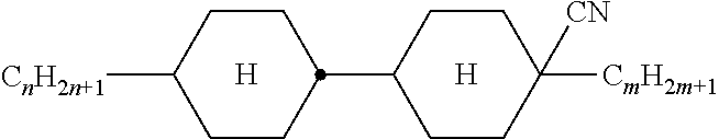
[H].[H].C1CC([CnH2n+1])CCC1C1CCC([CmH2m+1])([CN])CC1
